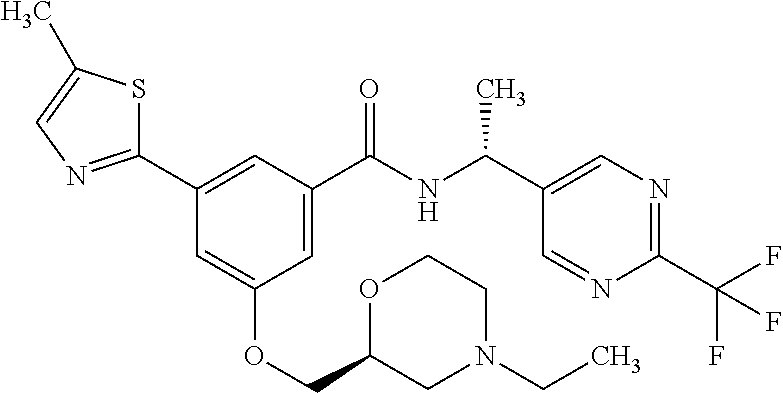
C1(C2=CC(C(NC(C3=CN=C(C(F)(F)F)N=C3)C)=O)=CC(OCC3CN(CC)CCO3)=C2)=NC=C(C)S1
